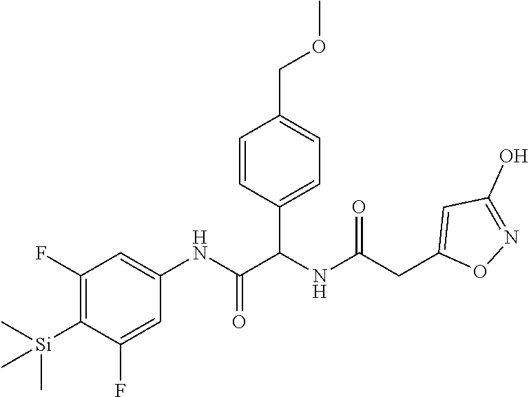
C1(F)=C([Si](C)(C)C)C(F)=CC(NC(C(NC(CC2=CC(O)=NO2)=O)C2=CC=C(COC)C=C2)=O)=C1
